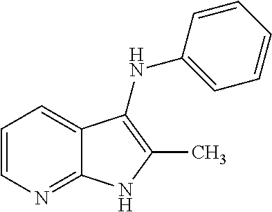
C1=CN=C2C(=C1)C(NC1=CC=CC=C1)=C(C)N2
